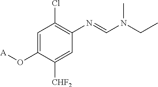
C1=C(O[A])C([CHF2])=CC(N=CN(CC)C)=C1Cl
